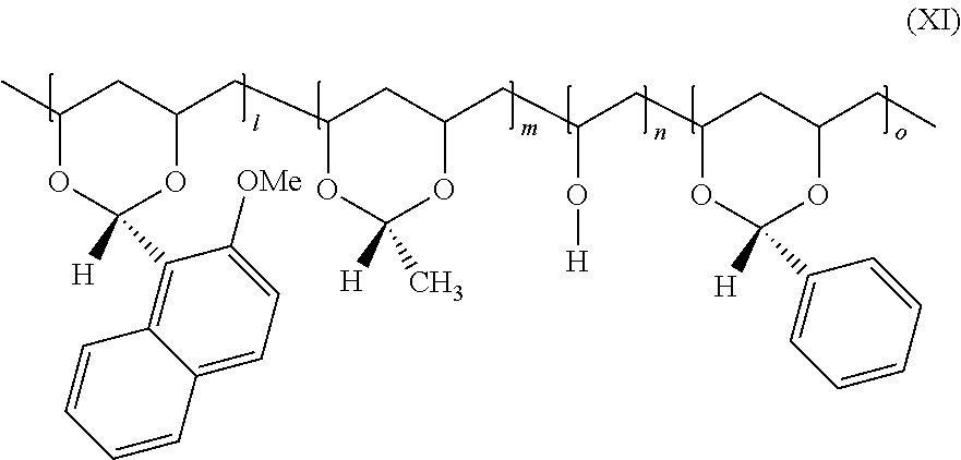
CC1CC(CC2OC([H])(C)OC(CC(O[H])CC3OC([H])(C4=CC=CC=C4)OC(CC)C3)C2)OC([H])(C2=C3C(=CC=C2[OMe])C=CC=C3)O1
